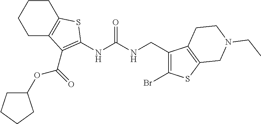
C1C2=C(CCC1)SC(NC(NCC1=C(Br)SC3=C1CCN(CC)C3)=O)=C2C(=O)OC1CCCC1
